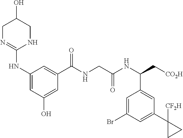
C1N=C(NC2=CC(O)=CC(C(NCC(NC(C[CO2H])C3=CC(C4([CF2H])CC4)=CC(Br)=C3)=O)=O)=C2)NCC1O
